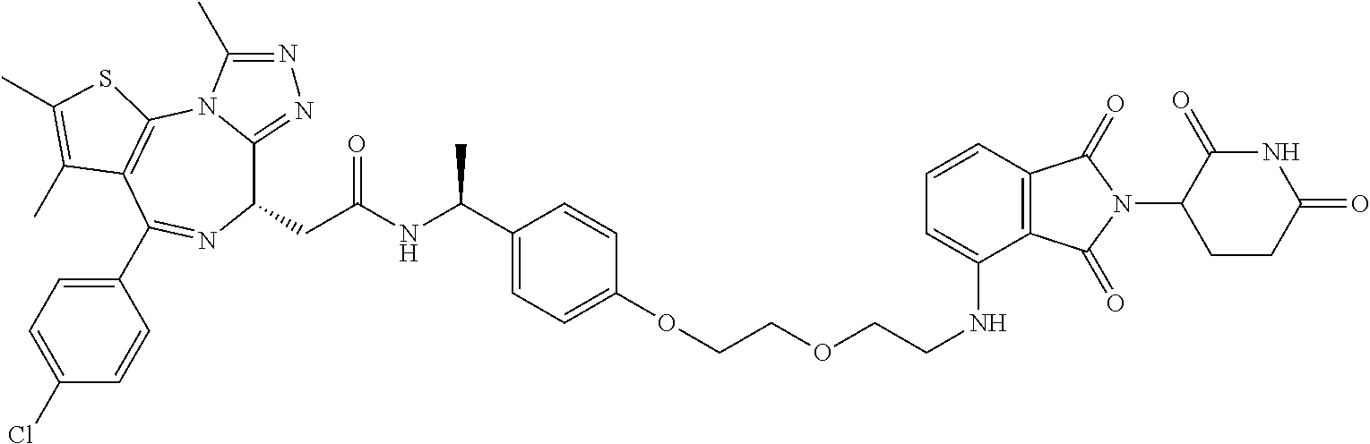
C1(CC(NC(C2=CC=C(OCCOCCNC3=CC=CC4=C3C(=O)N(C3CCC(=O)NC3=O)C4=O)C=C2)C)=O)C2=NN=C(C)N2C2=C(C(C3=CC=C(Cl)C=C3)=N1)C(C)=C(C)S2
